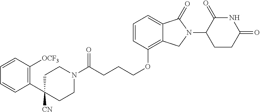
C(CCCOC1=C2C(=CC=C1)C(=O)N(C1C(=O)NC(=O)CC1)C2)(N1CCC(C2=C([OCF3])C=CC=C2)([CN])CC1)=O
